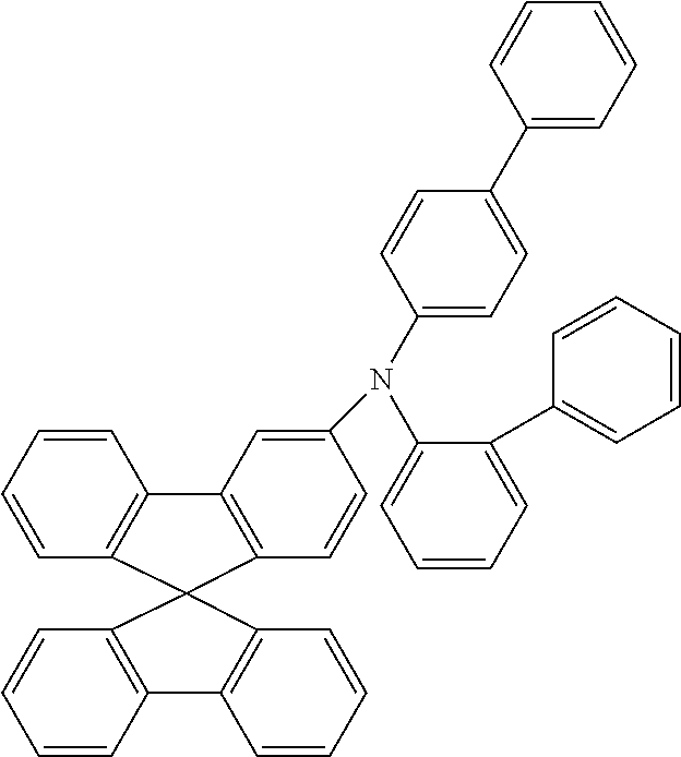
C1=CC2=C(C=C1)C1(C3=C2C=CC=C3)C2=C(C=CC=C2)C2=C1C=CC(N(C1=CC=CC=C1C1=CC=CC=C1)C1=CC=C(C3=CC=CC=C3)C=C1)=C2
